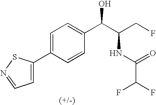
C1(C2=CC=C(C(C(CF)NC(C(F)F)=O)O)C=C2)=CC=NS1
